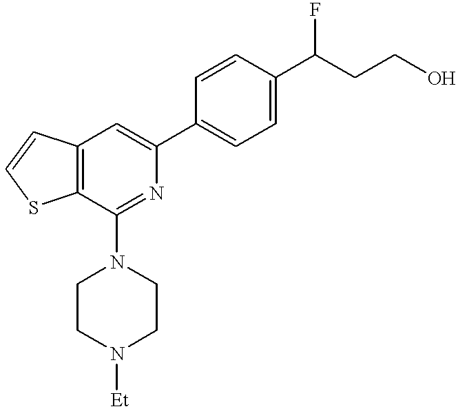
C12=C(C(N3CCN([Et])CC3)=NC(C3=CC=C(C(CCO)F)C=C3)=C1)SC=C2
